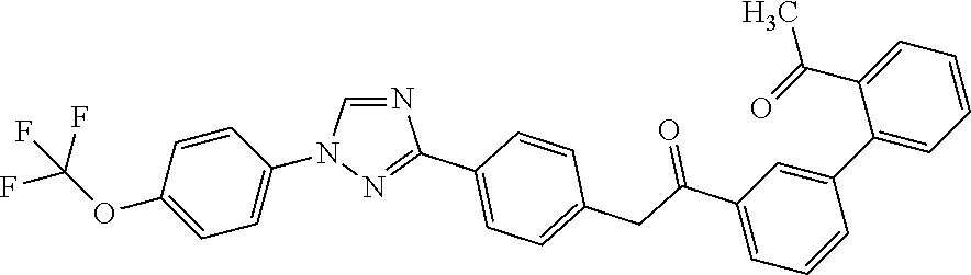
C1(OC(F)(F)F)=CC=C(N2C=NC(C3=CC=C(CC(C4=CC=CC(C5=CC=CC=C5C(=O)C)=C4)=O)C=C3)=N2)C=C1
